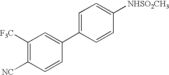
C1([F3C])=C([NC])C=CC(C2=CC=C([NHSO2CH3])C=C2)=C1
